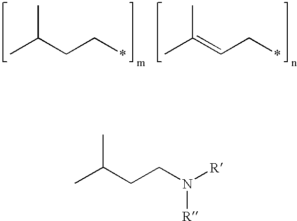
CC(CC*)C.CC(=CC*)C.CC(CCN([R])[R])C
